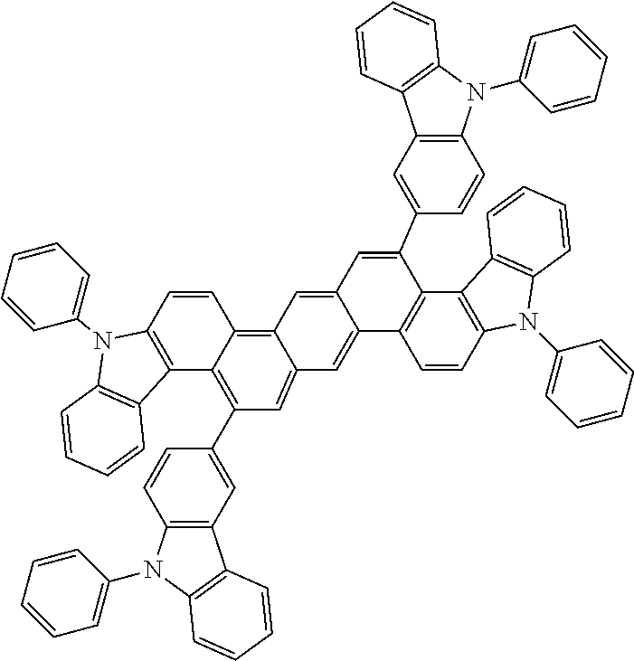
C1=CC2=C3C(=CC(C4=CC5=C(C=C4)N(C4=CC=CC=C4)C4=C5C=CC=C4)=C2C2=C1N(C1=CC=CC=C1)C1=C2C=CC=C1)C=C1C(=C3)C=C(C2=CC3=C(C=C2)N(C2=CC=CC=C2)C2=C3C=CC=C2)C2=C1C=CC1=C2C2=C(N1C1=CC=CC=C1)C=CC=C2
